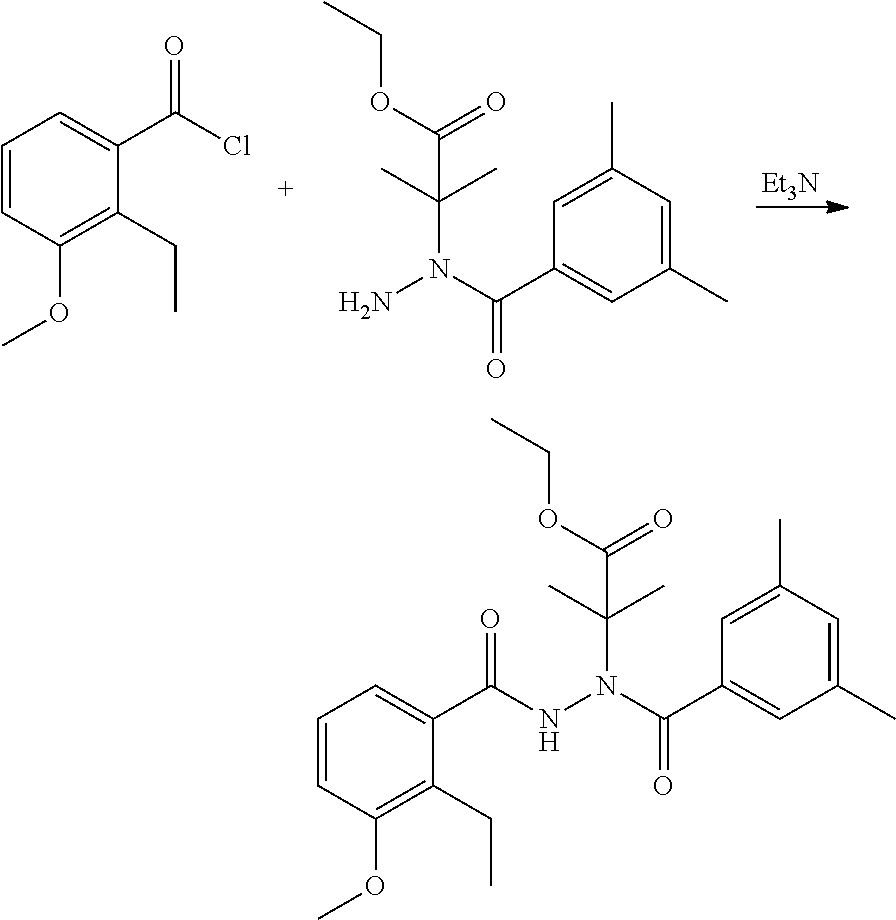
[Et3N].C1=CC(OC)=C(CC)C(C(Cl)=O)=C1.NN(C(C1=CC(C)=CC(C)=C1)=O)C(C)(C)C(OCC)=O.N(N(C(C1=CC(C)=CC(C)=C1)=O)C(C)(C)C(OCC)=O)C(C1=CC=CC(OC)=C1CC)=O
